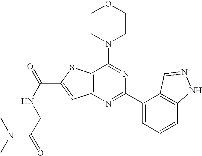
C1CN(C2=NC(C3=CC=CC4=C3C=NN4)=NC3=C2SC(C(NCC(=O)N(C)C)=O)=C3)CCO1
